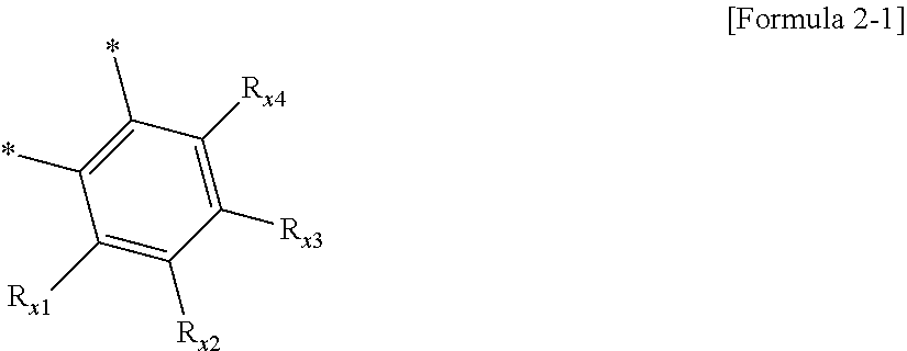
C1([Rx1])=C([Rx2])C([Rx3])=C([Rx4])C(*)=C1*
